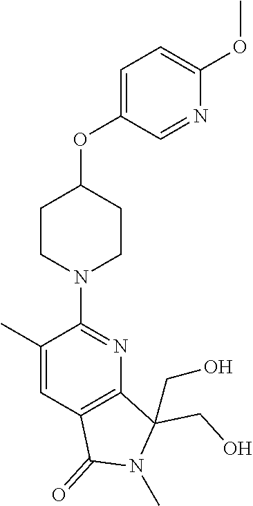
C1CN(C2=NC3=C(C=C2C)C(=O)N(C)C3(CO)CO)CCC1OC1=CC=C(OC)N=C1
